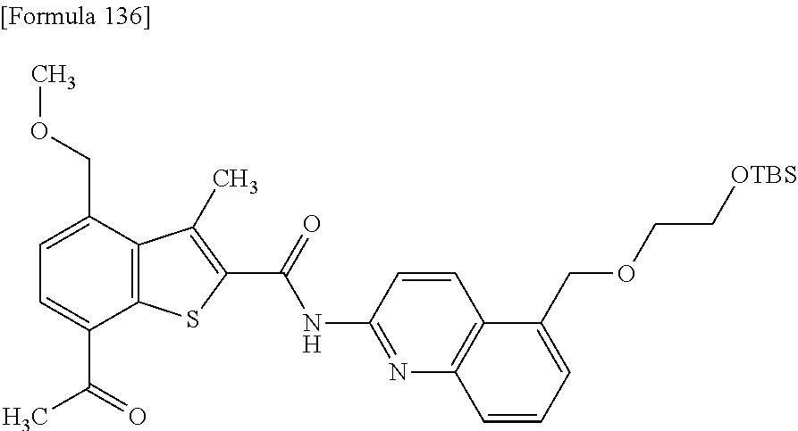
C1=C(C(C)=O)C2=C(C(COC)=C1)C(C)=C(C(NC1=NC3=C(C=C1)C(COCC[OTBS])=CC=C3)=O)S2
